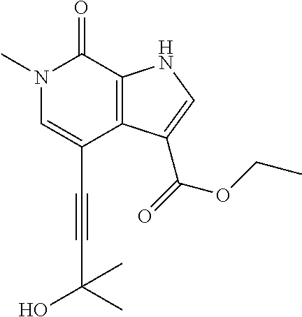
C(C1=CN(C)C(=O)C2=C1C(C(=O)OCC)=CN2)#CC(O)(C)C
